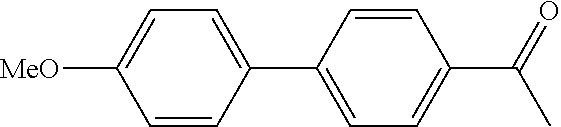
C1=C(C2=CC=C(C(=O)C)C=C2)C=CC([MeO])=C1
